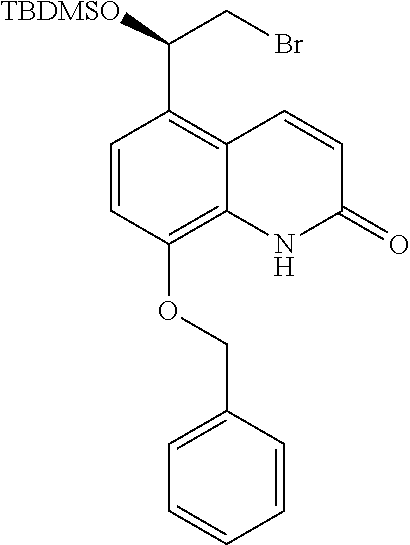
C1=CC(OCC2=CC=CC=C2)=C2C(=C1C([TBDMSO])CBr)C=CC(=O)N2
